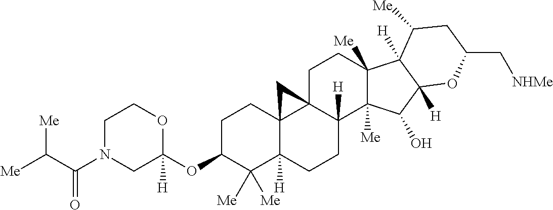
C1C(OC2([H])OCCN(C(C([Me])[Me])=O)C2)C([Me])([Me])C2([H])C3(C1)C1(C([H])(CC2)C2([Me])C([Me])(CC1)C1([H])C([Me])CC(C[NHMe])OC1([H])C2O)C3
